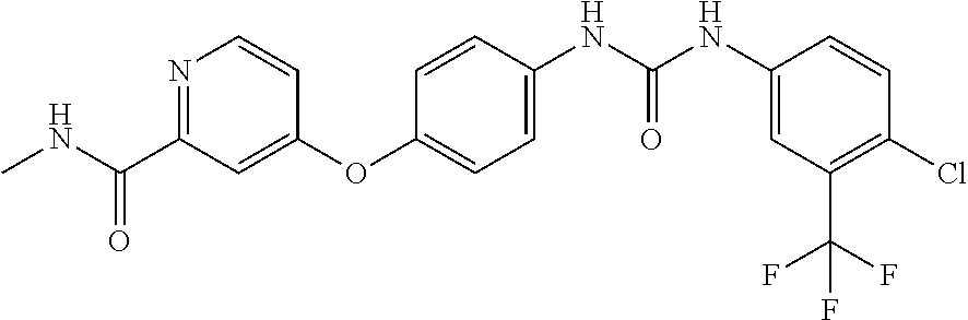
N1=C(C(NC)=O)C=C(OC2=CC=C(NC(NC3=CC(C(F)(F)F)=C(Cl)C=C3)=O)C=C2)C=C1
